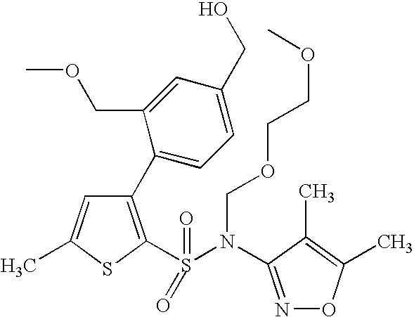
C1(C2=CC=C(CO)C=C2COC)=C(S(=O)(N(COCCOC)C2=NOC(C)=C2C)=O)SC(C)=C1
